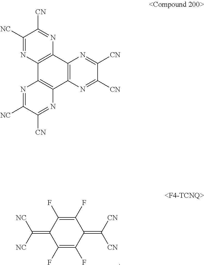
C1(F)=C(F)C(=C([CN])[CN])C(F)=C(F)C1=C([NC])[NC].C1([NC])=NC2=C(N=C1[CN])C1=C(C3=C2N=C([NC])C([CN])=N3)N=C([CN])C([CN])=N1
